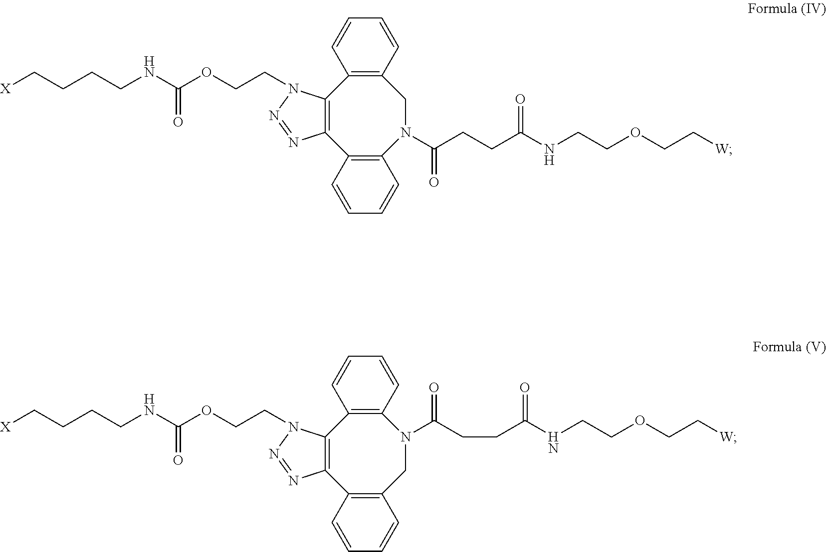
C12=C(C3=C(CN(C(CCC(NCCOCC[W])=O)=O)C4=C1C=CC=C4)C=CC=C3)N=NN2CCOC(NCCCC[X])=O.C12=C(C3=C(C=CC=C3)N(C(CCC(NCCOCC[W])=O)=O)CC3=C1C=CC=C3)N=NN2CCOC(NCCCC[X])=O
